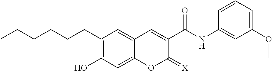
C1(CCCCCC)=C(O)C=C2C(=C1)C=C(C(=O)NC1=CC(OC)=CC=C1)C(=[X])O2
